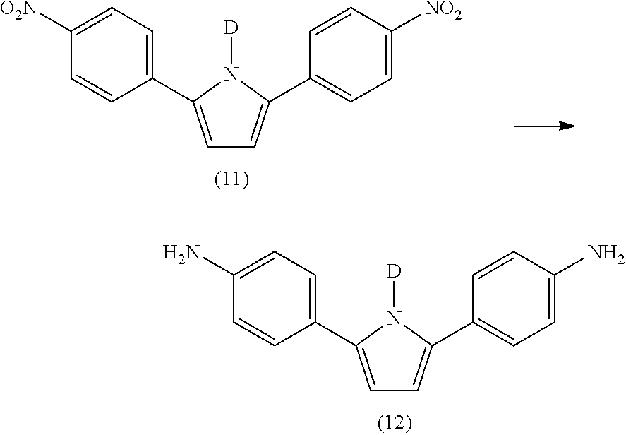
C1=C(C2=CC=C(N)C=C2)N([D])C(C2=CC=C(N)C=C2)=C1.C1=C(C2=CC=C([O2N])C=C2)N([D])C(C2=CC=C([NO2])C=C2)=C1
